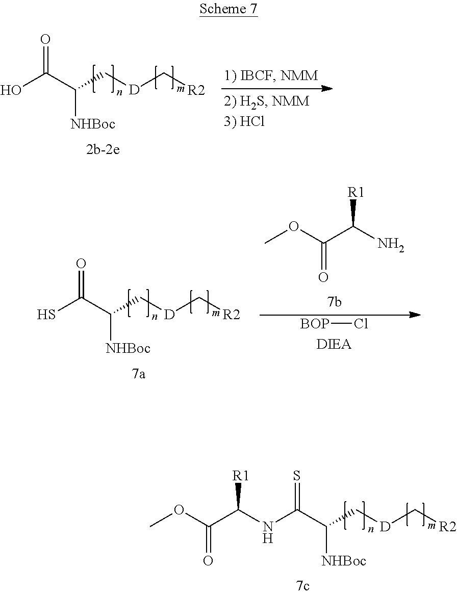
S=C(C(C[D]C[R2])[NHBoc])NC(C(OC)=O)[R1].O=C(C(C[D]C[R2])[NHBoc])O.O=C(C(C[D]C[R2])[NHBoc])S.[R1]C(N)C(OC)=O.[BOP]Cl
